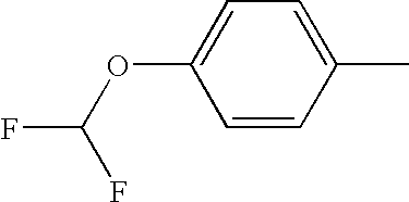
C1=C(C)C=CC(OC(F)F)=C1
